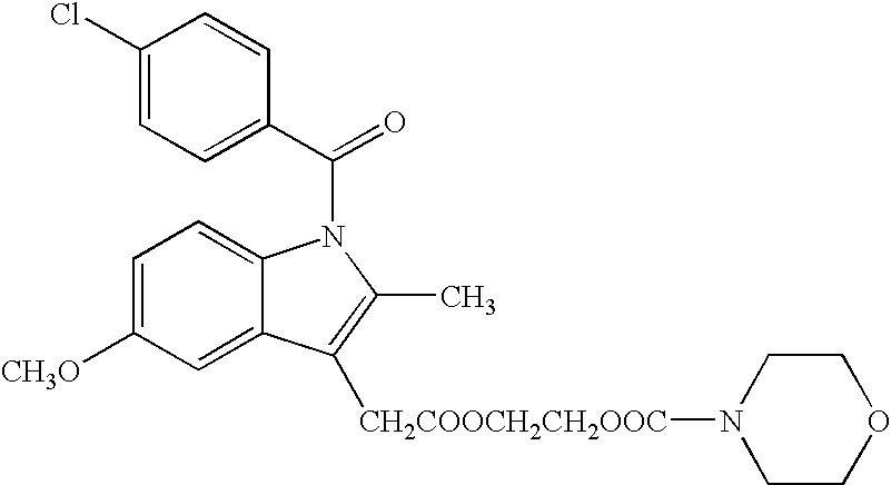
C1(Cl)=CC=C(C(=O)N2C3=CC=C([CH3O])C=C3C([CH2COOCH2CH2OOC]N3CCOCC3)=C2C)C=C1
